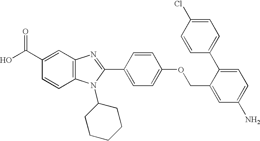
OC(C1=CC2=C(C=C1)N(C1CCCCC1)C(C1=CC=C(OCC3=CC(N)=CC=C3C3=CC=C(Cl)C=C3)C=C1)=N2)=O
